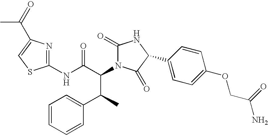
C1(NC(C(N2C(=O)NC(C3=CC=C(OCC(N)=O)C=C3)C2=O)C(C2=CC=CC=C2)C)=O)=NC(C(=O)C)=CS1
